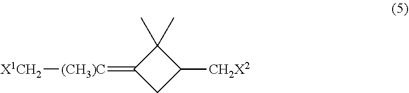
C1(C)(C)C(=[(CH3)C][X1CH2])CC1[CH2X2]
